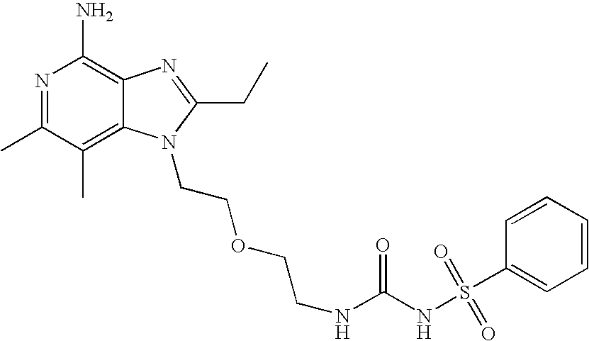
C12=C(C)C(C)=NC(N)=C1N=C(CC)N2CCOCCNC(NS(C1=CC=CC=C1)(=O)=O)=O
